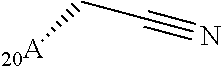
C(C#N)[20A]
